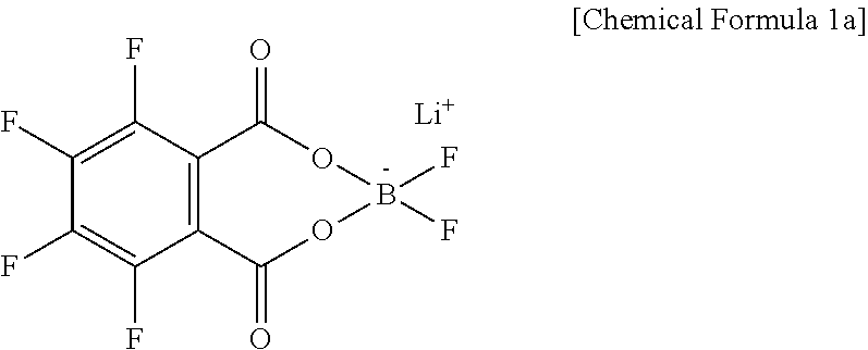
C12=C(C(F)=C(F)C(F)=C1F)C(=O)OB(F)(F)OC2=O.[Li]
